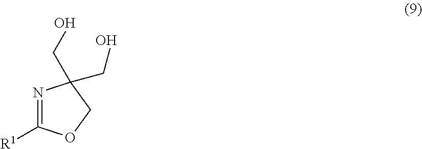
N1=C([R1])OCC1(CO)CO
